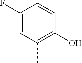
C1(F)=CC(C)=C(O)C=C1
